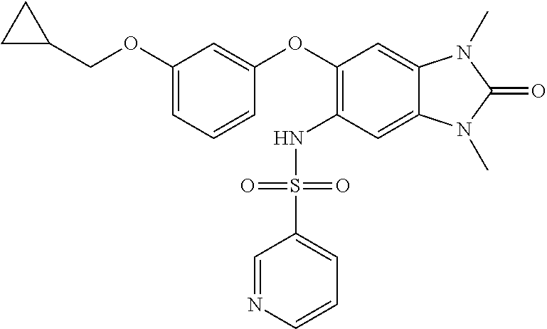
C1(OCC2CC2)=CC=CC(OC2=C(NS(C3=CC=CN=C3)(=O)=O)C=C3C(=C2)N(C)C(=O)N3C)=C1
